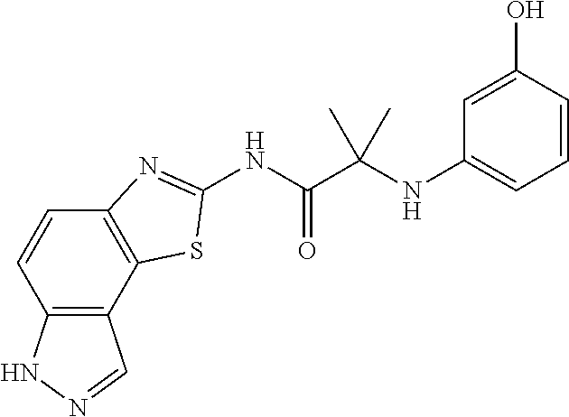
C12=C(C3=C(C=C1)N=C(NC(C(NC1=CC=CC(O)=C1)(C)C)=O)S3)C=NN2
